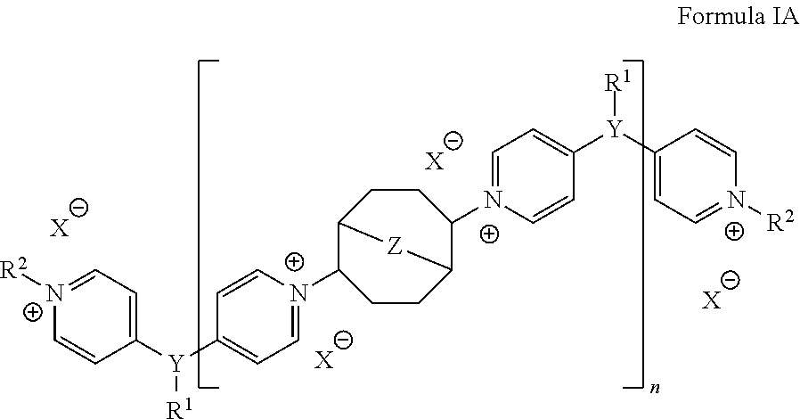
C12C([N+]3=CC=C([Y](C4=CC=[N+]([R2])C=C4)[R1])C=C3)CCC(C([N+]3=CC=C([Y](C4=CC=[N+]([R2])C=C4)[R1])C=C3)CC1)[Z]2.[X].[X].[X].[X]
